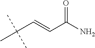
C(C(C)(C)C)=CC(N)=O
